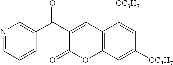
N1=CC=CC(C(=O)C2=CC3=C(OC2=O)C=C([OC3H7])C=C3[OC3H7])=C1
